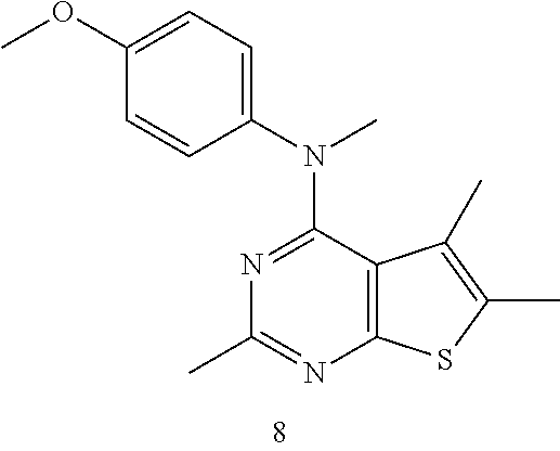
C12=C(C(C)=C(C)S1)C(N(C1=CC=C(OC)C=C1)C)=NC(C)=N2
